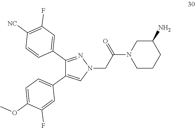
C1(N)CN(C(CN2N=C(C3=CC(F)=C([NC])C=C3)C(C3=CC=C(OC)C(F)=C3)=C2)=O)CCC1
